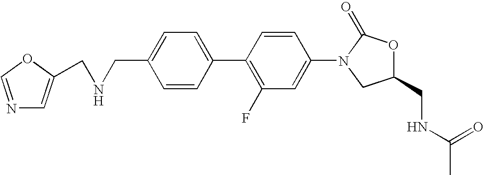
C1=C(CNCC2=CN=CO2)C=CC(C2=C(F)C=C(N3CC(CNC(C)=O)OC3=O)C=C2)=C1
